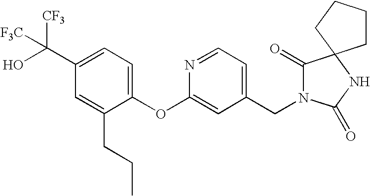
C1(OC2=CC(CN3C(=O)C4(NC3=O)CCCC4)=CC=N2)=CC=C(C(O)([CF3])[F3C])C=C1CCC
